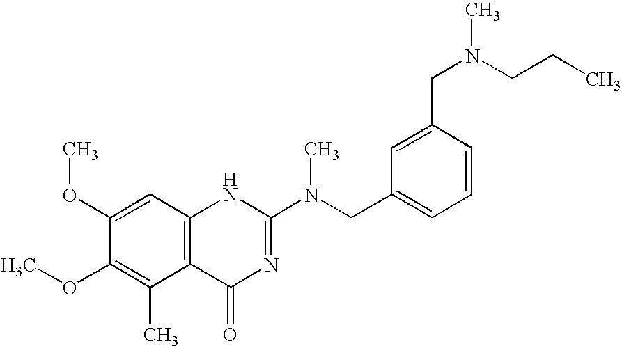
C1(OC)=CC2=C(C(C)=C1OC)C(=O)N=C(N(CC1=CC=CC(CN(CCC)C)=C1)C)N2
